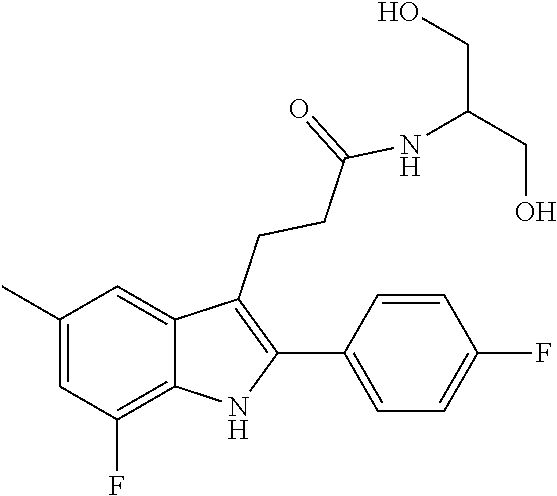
N(C(CCC1=C(C2=CC=C(F)C=C2)NC2=C(F)C=C(C)C=C12)=O)C(CO)CO
